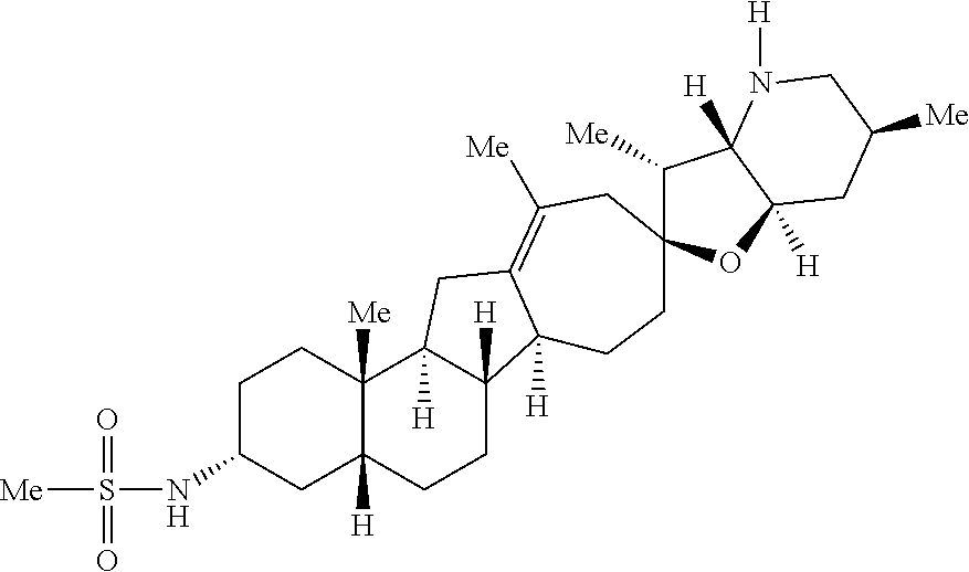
C1C(NS([Me])(=O)=O)CC2([H])C([Me])(C1)C1([H])C([H])(CC2)C2([H])C(=C([Me])CC3(CC2)C([Me])C2([H])C([H])(O3)CC([Me])CN2[H])C1
